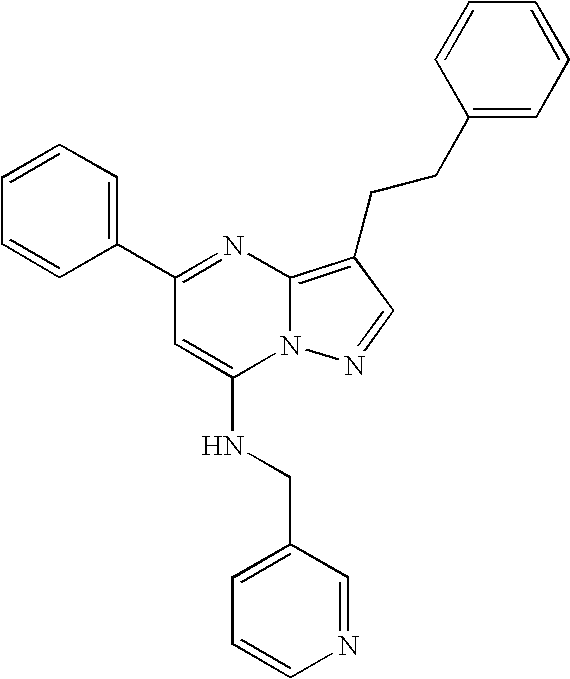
C1=CC=C(C2=NC3=C(CCC4=CC=CC=C4)C=NN3C(NCC3=CC=CN=C3)=C2)C=C1
